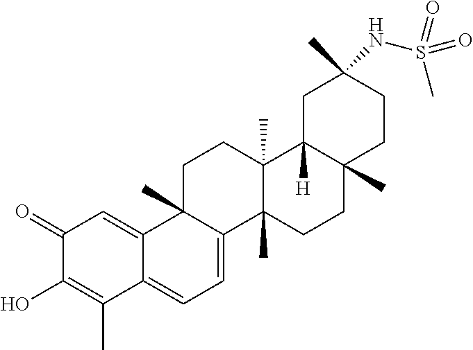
C1(=O)C(O)=C(C)C2=CC=C3C(C)(C2=C1)CCC1(C)C3(C)CCC2(C)C1([H])CC(C)(NS(C)(=O)=O)CC2
